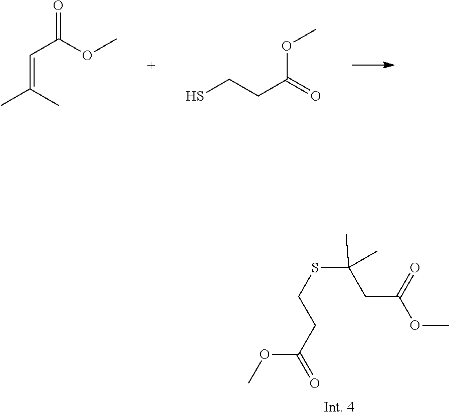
O=C(C=C(C)C)OC.SCCC(=O)OC.S(C(CC(OC)=O)(C)C)CCC(=O)OC
